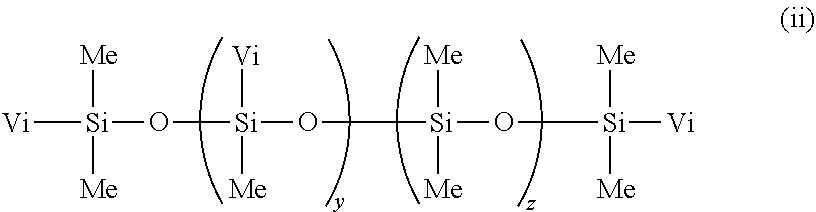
[Vi][Si]([Me])(O[Si]([Vi])([Me])O[Si]([Me])([Me])O[Si]([Me])([Me])[Vi])[Me]
